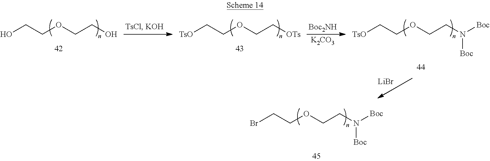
OCCOCCO.[TsO]CCOCC[OTs].[Boc2NH].[K2CO3].[TsO]CCOCCN([Boc])[Boc].[LiBr].BrCCOCCN([Boc])[Boc]
